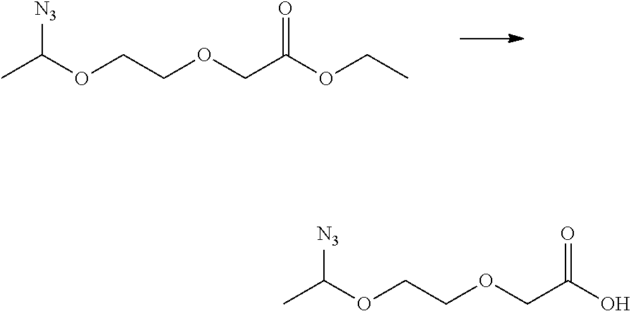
CC(OCCOCC(=O)OCC)[N3].CC(OCCOCC(=O)O)[N3]
